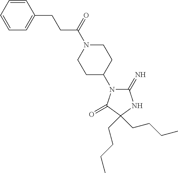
C1(=N)N(C2CCN(C(=O)CCC3=CC=CC=C3)CC2)C(=O)C(CCCC)(CCCC)N1
